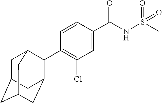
C1=CC(C(NS(C)(=O)=O)=O)=CC(Cl)=C1C1C2CC3CC(CC1C3)C2
